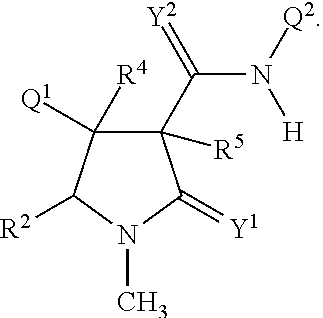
C1(C(=[Y2])N([Q2])[H])([R5])C([Q1])([R4])C([R2])N(C)C1=[Y1]
